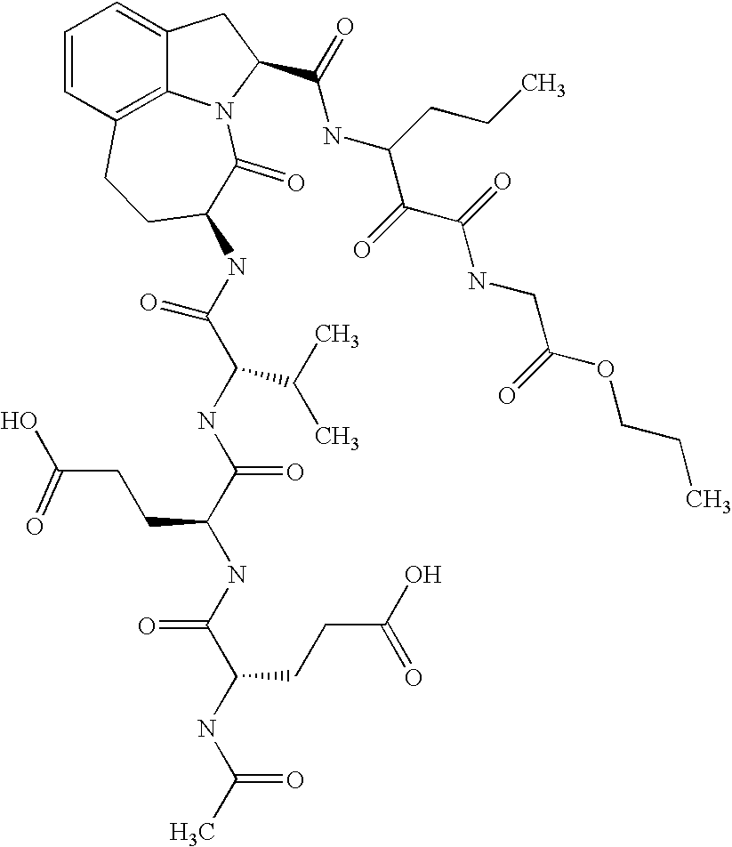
OC(CCC(C(NC(C(NC1CCC2=C3C(=CC=C2)CC(C(NC(C(C(NCC(OCCC)=O)=O)=O)CCC)=O)N3C1=O)=O)C(C)C)=O)NC(C(NC(C)=O)CCC(O)=O)=O)=O
